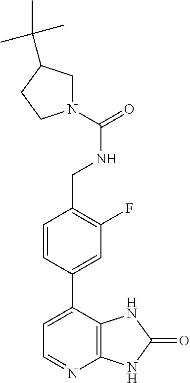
C1=CC(C2=CC=NC3=C2NC(=O)N3)=CC(F)=C1CNC(=O)N1CC(C(C)(C)C)CC1
